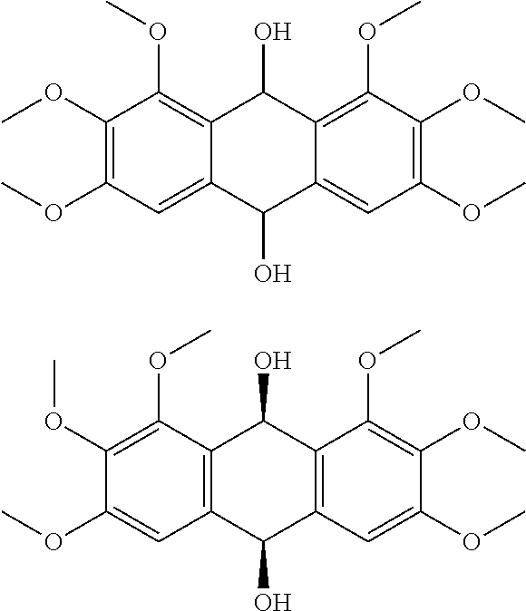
C1(O)C2=C(OC)C(OC)=C(OC)C=C2C(O)C2=CC(OC)=C(OC)C(OC)=C12.C1(O)C2=C(C(O)C3=C1C(OC)=C(OC)C(OC)=C3)C=C(OC)C(OC)=C2OC
